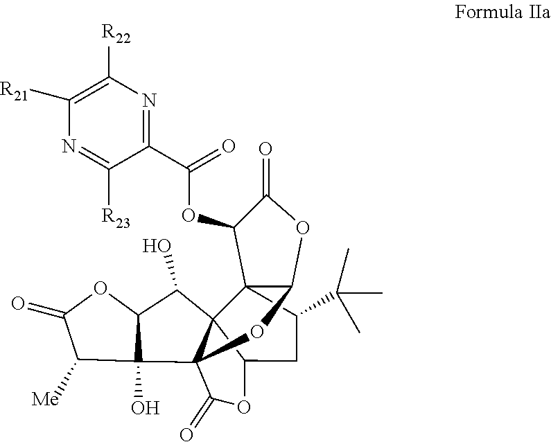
C123C(C(C)(C)C)CC4C15C(C1(O)C([Me])C(=O)OC1C5O)(OC2OC(=O)C3OC(C1=NC([R22])=C([R21])N=C1[R23])=O)C(=O)O4
